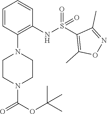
CC(OC(=O)N1CCN(C2=C(NS(=O)(=O)C3=C(C)ON=C3C)C=CC=C2)CC1)(C)C
